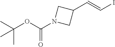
C(C1CN(C(=O)OC(C)(C)C)C1)=CI
